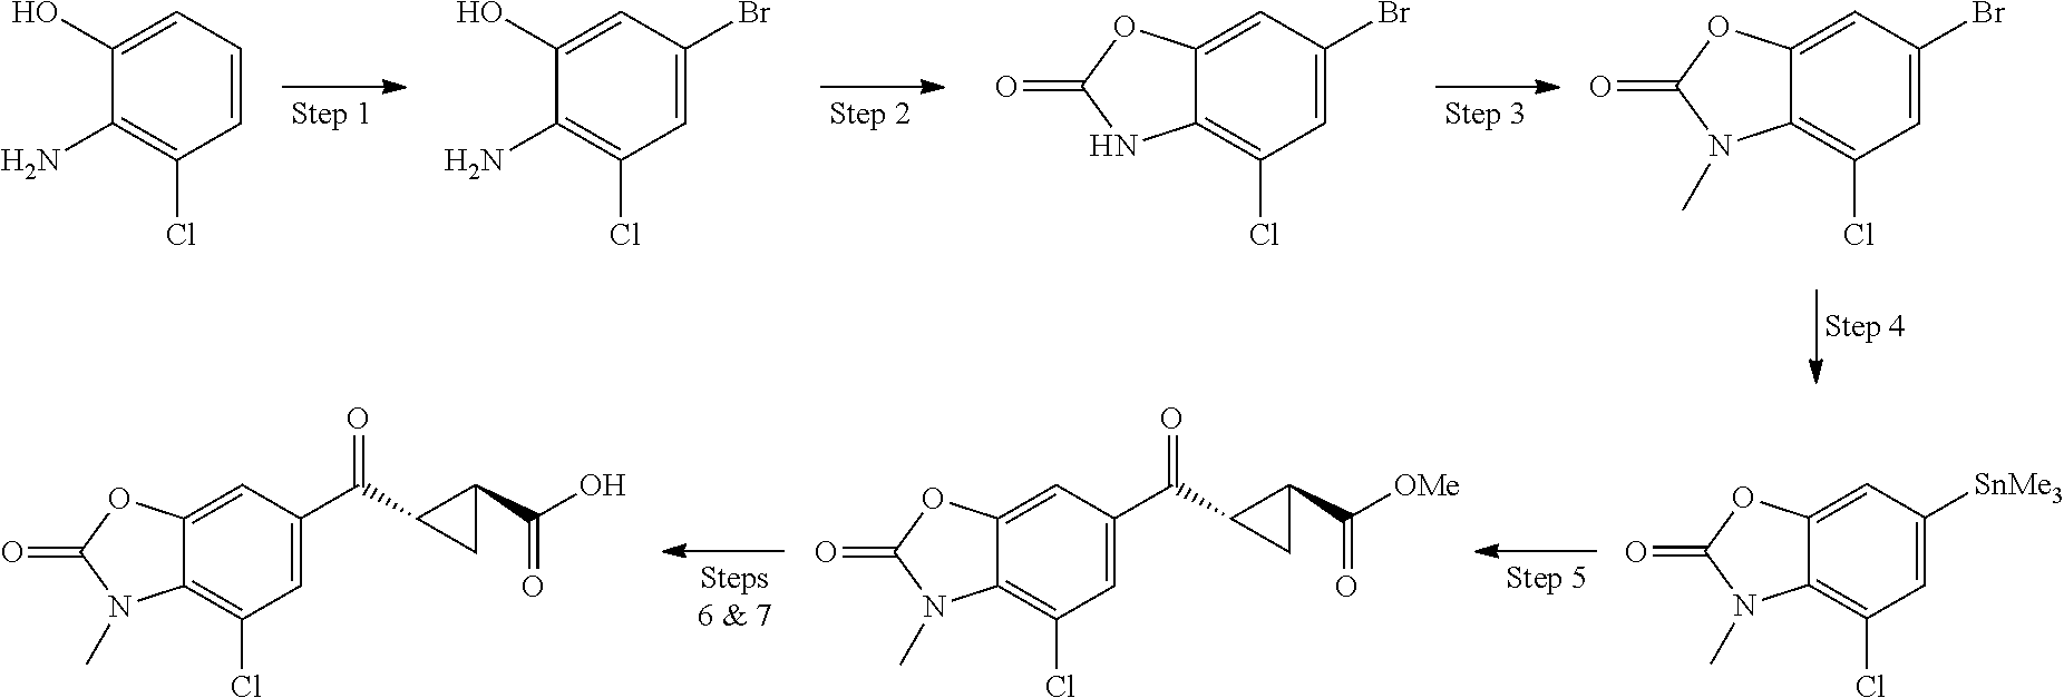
C1(O)=CC=CC(Cl)=C1N.C1(O)=CC(Br)=CC(Cl)=C1N.C12=CC(Br)=CC(Cl)=C1NC(=O)O2.C12=CC(Br)=CC(Cl)=C1N(C)C(=O)O2.C12=CC(C(C3C(C(O)=O)C3)=O)=CC(Cl)=C1N(C)C(=O)O2.C12=CC([SnMe3])=CC(Cl)=C1N(C)C(=O)O2.C12=CC(C(C3C(C([OMe])=O)C3)=O)=CC(Cl)=C1N(C)C(=O)O2
